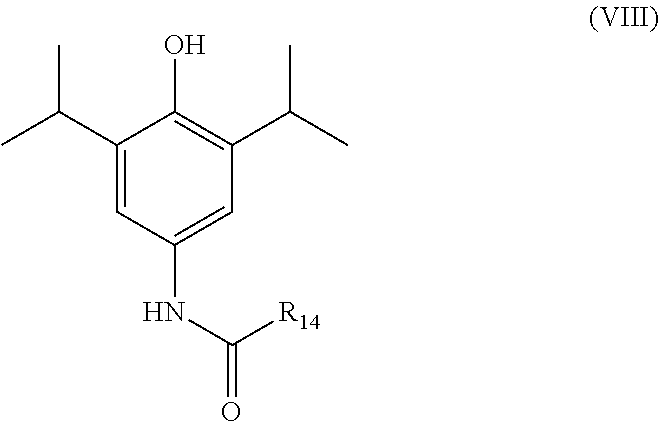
C1(C(C)C)=CC(NC(=O)[R14])=CC(C(C)C)=C1O
